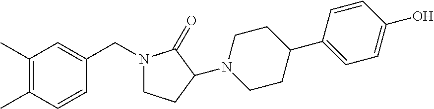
C1(C)=C(C)C=CC(CN2CCC(N3CCC(C4=CC=C(O)C=C4)CC3)C2=O)=C1
